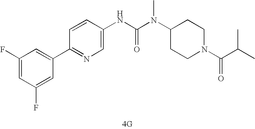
[4G].C1(C2=CC(F)=CC(F)=C2)=NC=C(NC(N(C2CCN(C(=O)C(C)C)CC2)C)=O)C=C1
